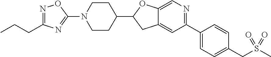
C12=CC(C3=CC=C(CS(C)(=O)=O)C=C3)=NC=C1OC(C1CCN(C3=NC(CCC)=NO3)CC1)C2
